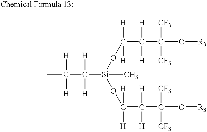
C(C([Si](C)(OC([H])([H])C([H])([H])C(O[R3])([CF3])[CF3])OC([H])([H])C([H])([H])C(O[R3])([CF3])[CF3])([H])[H])([H])([H])C
